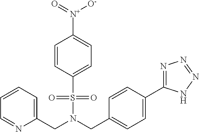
C1=CC=C(CN(S(=O)(=O)C2=CC=C([N+]([O-])=O)C=C2)CC2=CC=C(C3=NN=NN3)C=C2)N=C1
